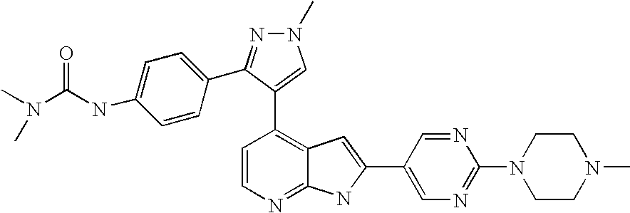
C1=CN=C2C(=C1C1=CN(C)N=C1C1=CC=C(NC(N(C)C)=O)C=C1)C=C(C1=CN=C(N3CCN(C)CC3)N=C1)N2
